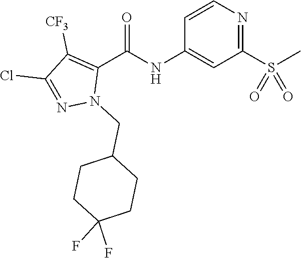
C1=CN=C(S(C)(=O)=O)C=C1NC(C1=C([CF3])C(Cl)=NN1CC1CCC(F)(F)CC1)=O
